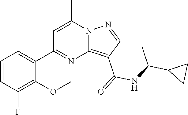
C12=C(C(=O)NC(C3CC3)C)C=NN1C(C)=CC(C1=CC=CC(F)=C1OC)=N2
